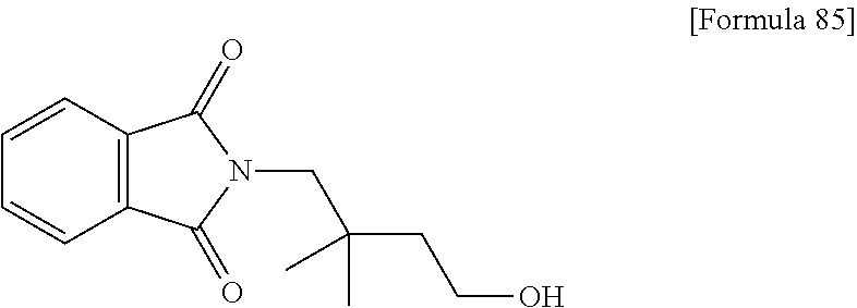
C1=CC2=C(C=C1)C(=O)N(CC(CCO)(C)C)C2=O
